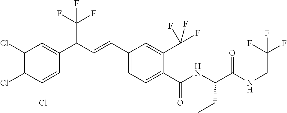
C1(Cl)=C(Cl)C(Cl)=CC(C(C=CC2=CC=C(C(NC(C(NCC(F)(F)F)=O)CC)=O)C(C(F)(F)F)=C2)C(F)(F)F)=C1
